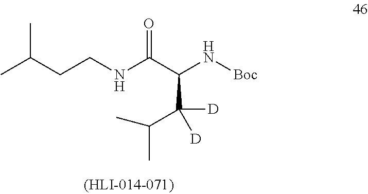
CC(CCNC(C(N[Boc])C([D])(C(C)C)[D])=O)C
